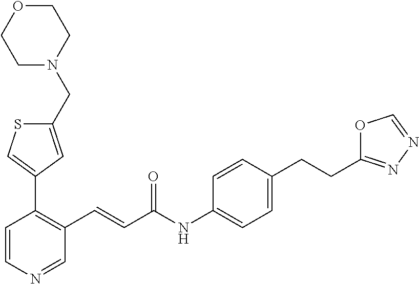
C1=CN=CC(C=CC(=O)NC2=CC=C(CCC3=NN=CO3)C=C2)=C1C1=CSC(CN2CCOCC2)=C1
